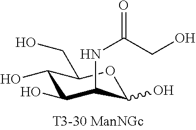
C1(O)C(O)C(NC(=O)CO)C(O)OC1CO
